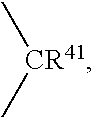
[CR41](C)C
